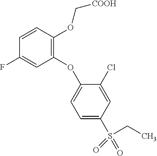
C1=CC(OC[COOH])=C(OC2=CC=C(S(=O)(=O)CC)C=C2Cl)C=C1F
